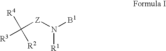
[B1]N([Z]C([R3])([R4])[R2])[R1]
